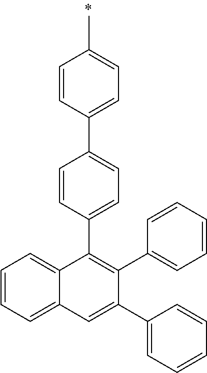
C1=CC=C2C(=C1)C(C1=CC=C(C3=CC=C(C)C=C3)C=C1)=C(C1=CC=CC=C1)C(C1=CC=CC=C1)=C2
